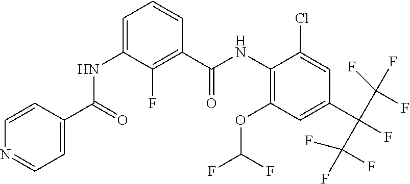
C1=CC(C(=O)NC2=CC=CC(C(NC3=C(OC(F)F)C=C(C(F)(C(F)(F)F)C(F)(F)F)C=C3Cl)=O)=C2F)=CC=N1
